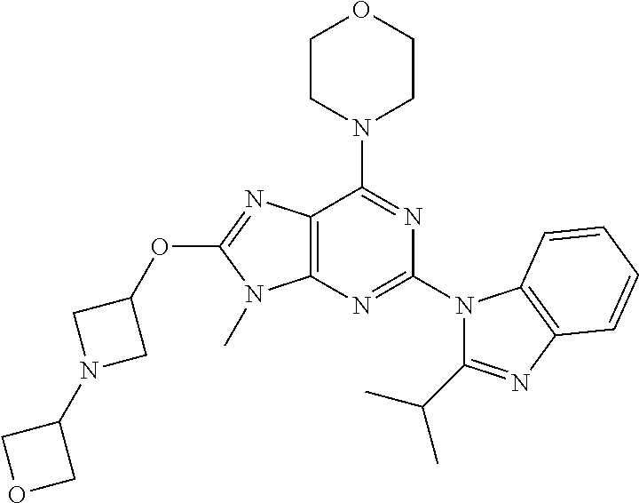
C12=C(N=C(N3C(C(C)C)=NC4=C3C=CC=C4)N=C1N1CCOCC1)N(C)C(OC1CN(C3COC3)C1)=N2
